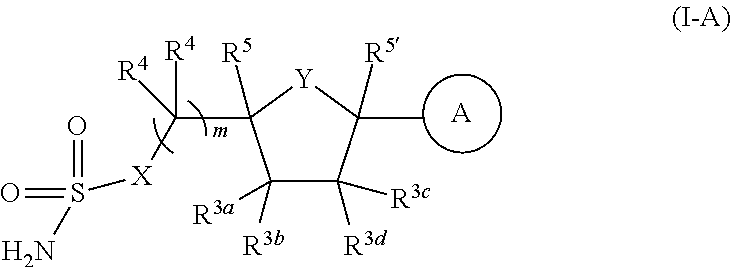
[A].C1([R3b])([R3a])C([R3d])([R3c])C(C)([R5])[Y]C1([R5])C([X]S(=O)(=O)N)([R4])[R4]
